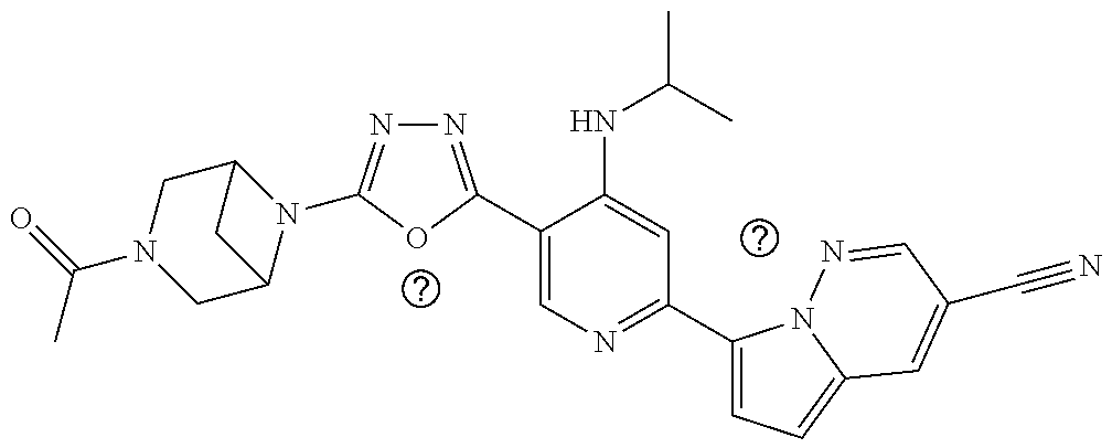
C1(C2=NN=C(N3C4CN(C(C)=O)CC3C4)O2)=CN=C(C2=CC=C3N2N=CC(C#N)=C3)C=C1NC(C)C
